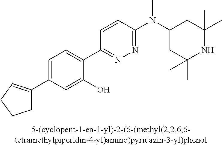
C1(C2=CCCC2)=CC=C(C2=NN=C(N(C3CC(C)(C)NC(C)(C)C3)C)C=C2)C(O)=C1
